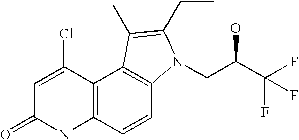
C1=C(Cl)C2=C(NC1=O)C=CC1=C2C(C)=C(CC)N1CC(C(F)(F)F)O
